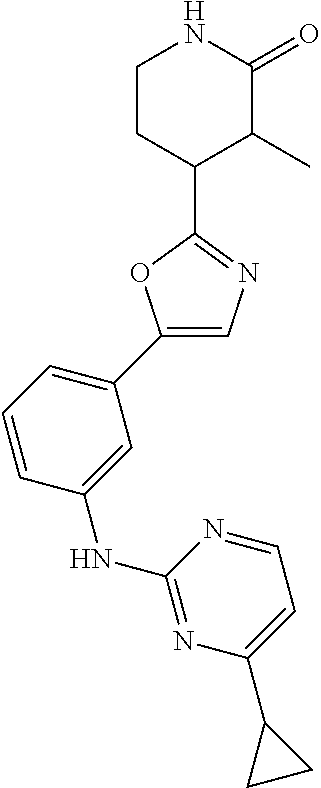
C1=CC(NC2=NC(C3CC3)=CC=N2)=CC(C2=CN=C(C3C(C)C(=O)NCC3)O2)=C1
